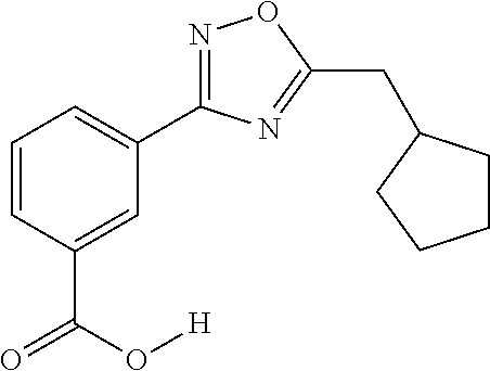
C1=CC(C(O[H])=O)=CC(C2=NOC(CC3CCCC3)=N2)=C1
